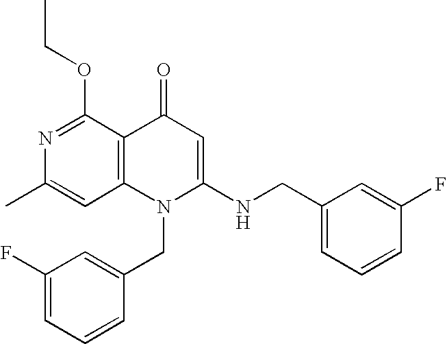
CC1=CC2=C(C(OCC)=N1)C(=O)C=C(NCC1=CC=CC(F)=C1)N2CC1=CC(F)=CC=C1
